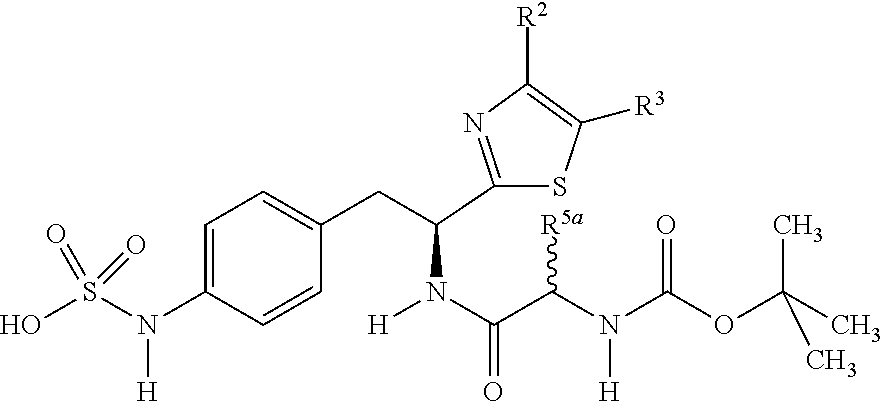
C1=C(N(S(O)(=O)=O)[H])C=CC(CC(C2=NC([R2])=C([R3])S2)N(C(=O)C(N(C(=O)OC(C)(C)C)[H])[R5a])[H])=C1
